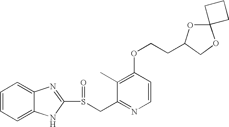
C1(C)=C(OCCC2OC3(OC2)CCC3)C=CN=C1CS(C1=NC2=CC=CC=C2N1)=O
